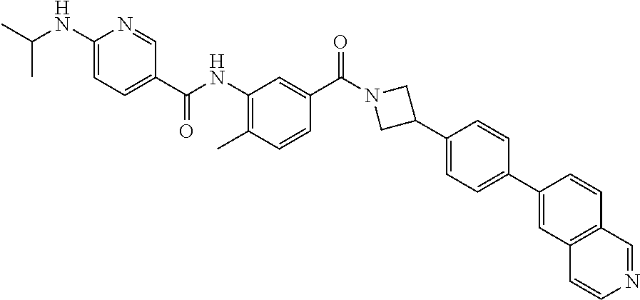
CC1=C(NC(C2=CC=C(NC(C)C)N=C2)=O)C=C(C(N2CC(C3=CC=C(C4=CC5=C(C=C4)C=NC=C5)C=C3)C2)=O)C=C1
